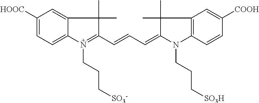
C1([HOOC])=CC=C2C(=C1)C(C)(C)C(C=CC=C1C(C)(C)C3=C(C=CC([COOH])=C3)N1CCC[SO3H])=N2CCC[SO3-]
